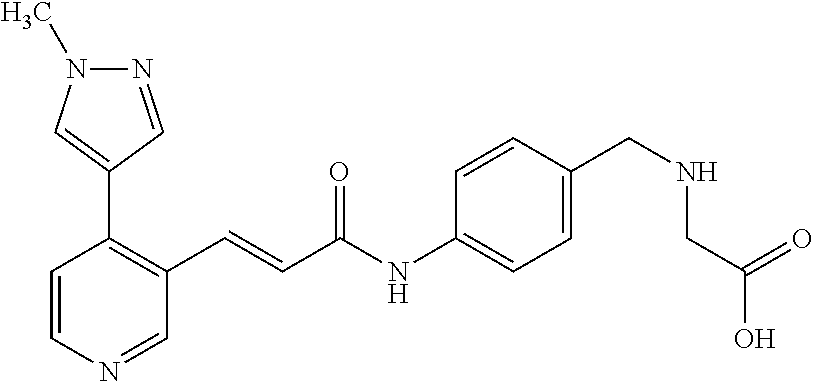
C1=CN=CC(C=CC(=O)NC2=CC=C(CNCC(=O)O)C=C2)=C1C1=CN(C)N=C1
